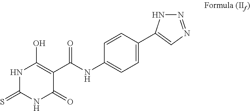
N1C(=S)NC(=O)C(C(NC2=CC=C(C3=CN=NN3)C=C2)=O)=C1O
